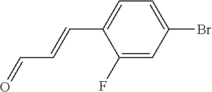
C1(F)=CC(Br)=CC=C1C=CC=O
